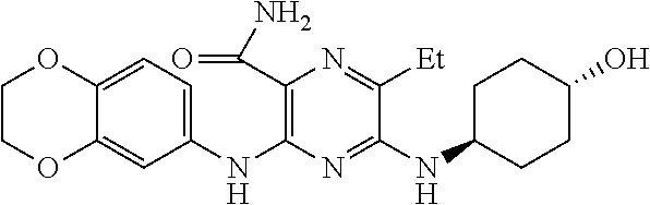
C1(NC2=C(C(N)=O)N=C([Et])C(NC3CCC(O)CC3)=N2)=CC=C2C(=C1)OCCO2
